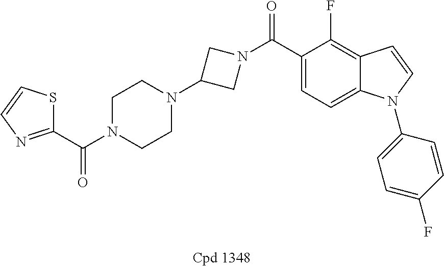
C1(C(N2CCN(C3CN(C(=O)C4=CC=C5C(=C4F)C=CN5C4=CC=C(F)C=C4)C3)CC2)=O)=NC=CS1
